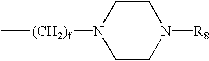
C[(CH2)f]N1CCN([R8])CC1
